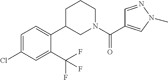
C1=C(Cl)C=C(C(F)(F)F)C(C2CN(C(=O)C3=CN(C)N=C3)CCC2)=C1
